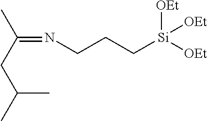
C(C)(CC(=NCCC[Si]([OEt])([OEt])[OEt])C)C
